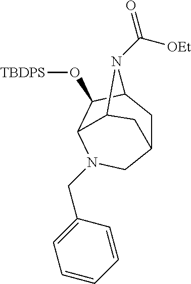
C12CC3C(O[TBDPS])C(N(CC4=CC=CC=C4)C1)C(C2)N3C([OEt])=O
